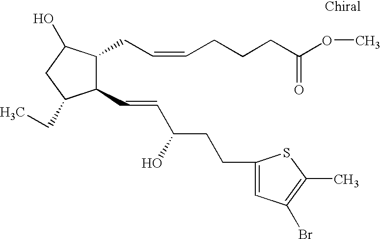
C1(C=CC(CCC2=CC(Br)=C(C)S2)O)C(CC=CCCCC(OC)=O)C(O)CC1CC
